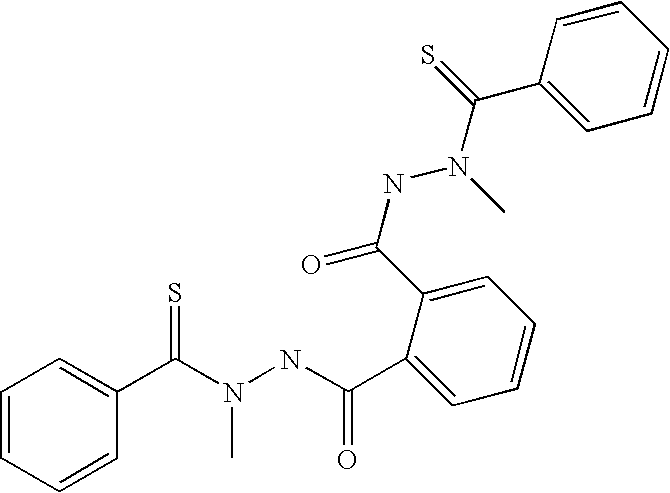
C1=CC=CC(C(N(NC(=O)C2=CC=CC=C2C(NN(C(=S)C2=CC=CC=C2)C)=O)C)=S)=C1
